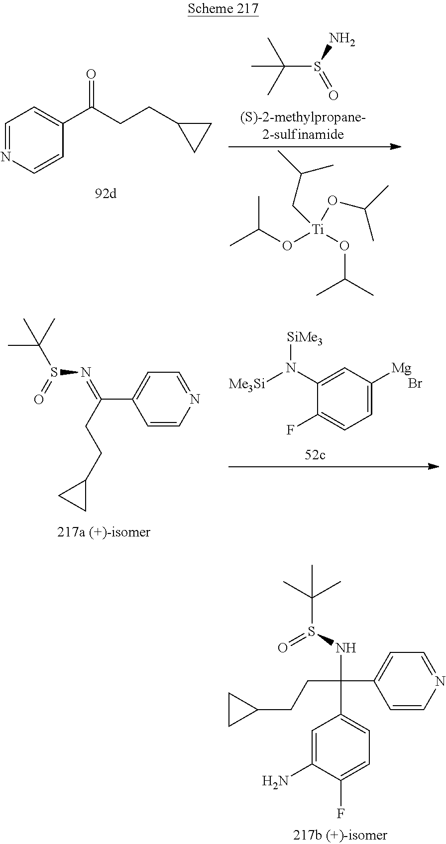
C(CC1CC1)C(C1=CC=NC=C1)(C1=CC=C(F)C(N)=C1)NS(C(C)(C)C)=O.C1=C([Mg])C=C(N([Me3Si])[SiMe3])C(F)=C1.Br.S(N=C(CCC1CC1)C1=CC=NC=C1)(C(C)(C)C)=O.C1=NC=CC(C(CCC2CC2)=O)=C1.C(S(N)=O)(C)(C)C.[Ti](OC(C)C)(OC(C)C)(CC(C)C)OC(C)C
